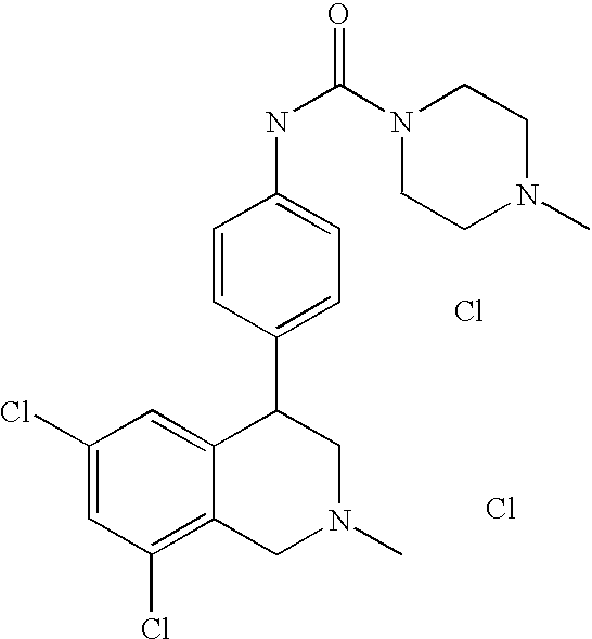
Cl.Cl.C1(Cl)=CC(Cl)=C2C(=C1)C(C1=CC=C(NC(N3CCN(C)CC3)=O)C=C1)CN(C)C2
